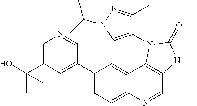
C1(C2=CC(C(O)(C)C)=CN=C2)=CC=C2C(=C1)C1=C(C=N2)N(C)C(=O)N1C1=CN(C(C)C)N=C1C
